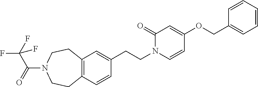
C12=C(CCN(C(=O)C(F)(F)F)CC1)C=C(CCN1C(=O)C=C(OCC3=CC=CC=C3)C=C1)C=C2
